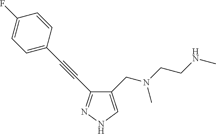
C1(CN(CCNC)C)=CNN=C1C#CC1=CC=C(F)C=C1
